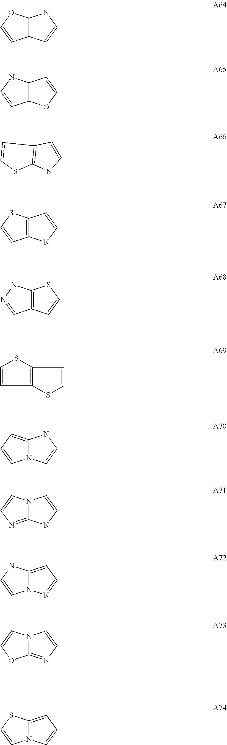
C12=C(C=CN1)C=CO2.C12=C(OC=C1)C=CN2.C12=C(C=CN1)C=CS2.C12=C(NC=C1)C=CS2.C12=C(C=CS1)C=NN2.C12=CC=CN1C=CN2.N12C(=NC=C1)NC=C2.C12=CC=NN1C=CN2.N12C(=NC=C1)OC=C2.C12=CC=CN1C=CS2.C1=CC2=C(S1)C=CS2
